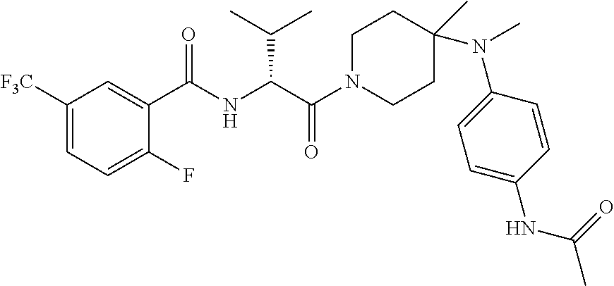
C1([F3C])=CC=C(F)C(C(NC(C(=O)N2CCC(C)(N(C)C3=CC=C(NC(=O)C)C=C3)CC2)C(C)C)=O)=C1
